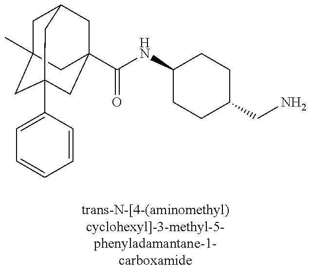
C1C2(C)CC3(C4=CC=CC=C4)CC(C(NC4CCC(CN)CC4)=O)(CC1C3)C2
